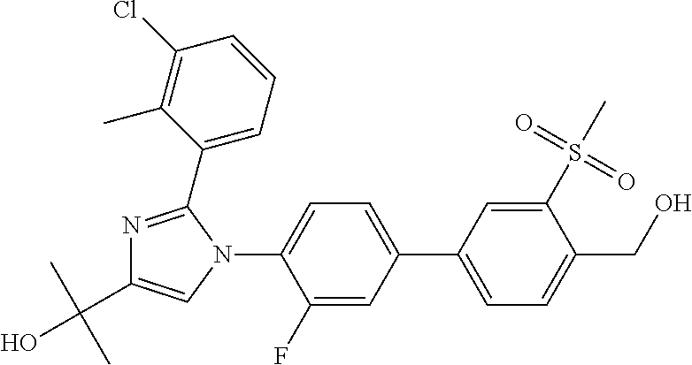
C1(C2=CC=C(CO)C(S(C)(=O)=O)=C2)=CC=C(N2C=C(C(C)(C)O)N=C2C2=CC=CC(Cl)=C2C)C(F)=C1
